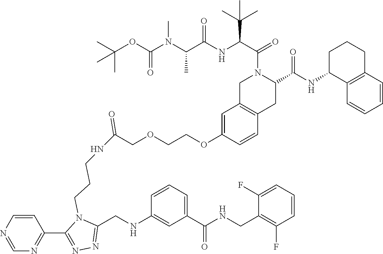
C1=CC2=C(C=C1OCCOCC(NCCCN1C(CNC3=CC(C(NCC4=C(F)C=CC=C4F)=O)=CC=C3)=NN=C1C1=NC=NC=C1)=O)CN(C(C(NC(C(N(C(OC(C)(C)C)=O)C)C)=O)C(C)(C)C)=O)C(C(NC1C3=C(CCC1)C=CC=C3)=O)C2
